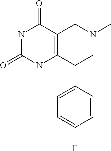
C1=C(F)C=CC(C2C3=C(CN(C)C2)C(=O)NC(=O)N3)=C1
